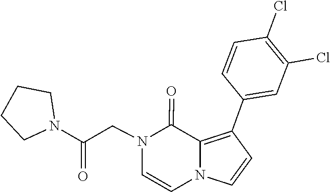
C1=CN2C=CC(C3=CC(Cl)=C(Cl)C=C3)=C2C(=O)N1CC(N1CCCC1)=O
